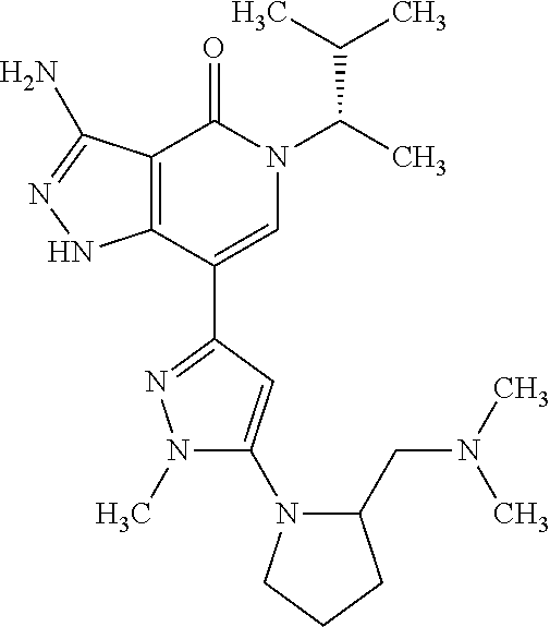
C12=C(C(C3=NN(C)C(N4C(CN(C)C)CCC4)=C3)=CN(C(C)C(C)C)C1=O)NN=C2N
